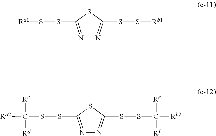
N1=C(SS[Ra1])SC(SS[Rb1])=N1.N1=C(SSC([Ra2])([Rc])[Rd])SC(SSC([Re])([Rf])[Rb2])=N1
